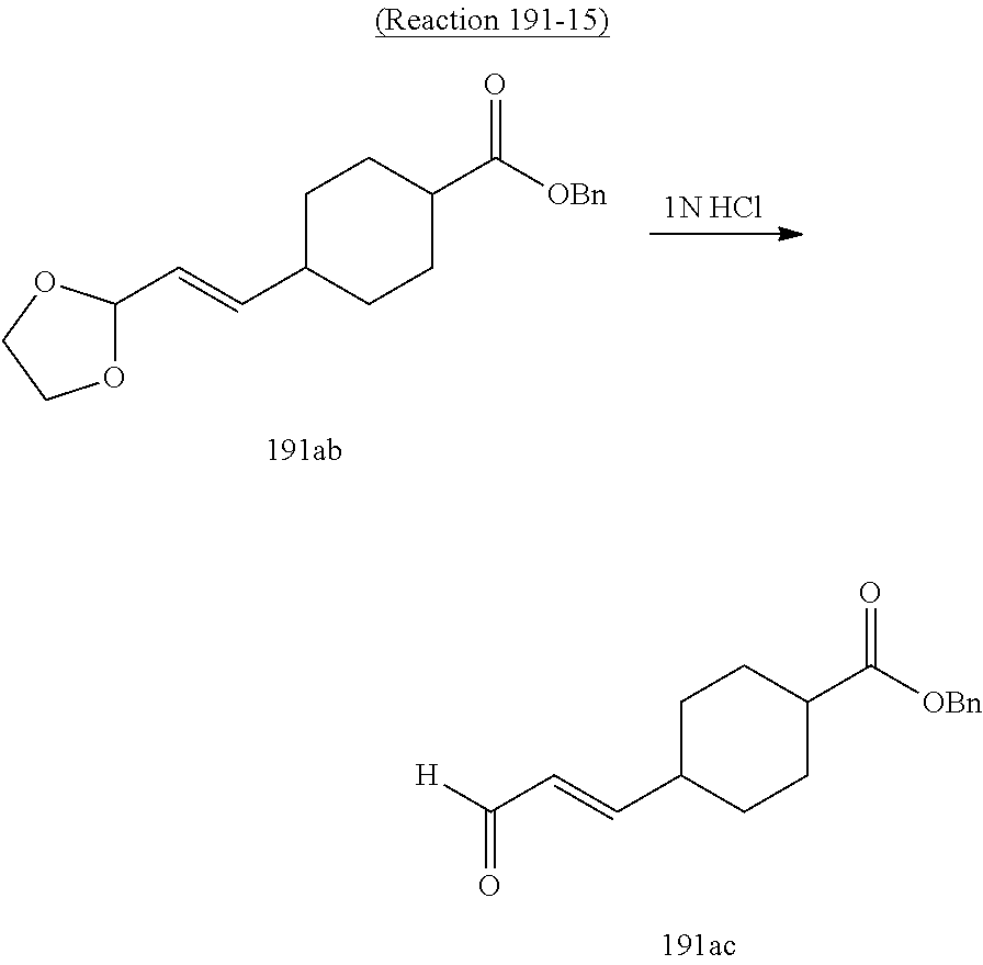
C1C(C=CC([H])=O)CCC(C([OBn])=O)C1.[1N HCl].C1C(C=CC2OCCO2)CCC(C([OBn])=O)C1
